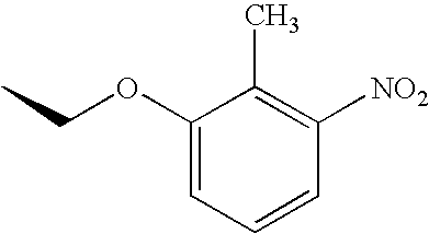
CCOC1=CC=CC([NO2])=C1C
